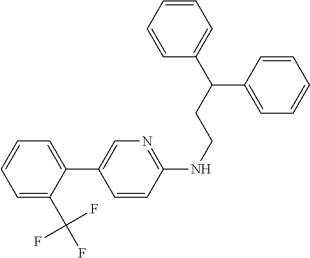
C1=C(C2=CN=C(NCCC(C3=CC=CC=C3)C3=CC=CC=C3)C=C2)C(C(F)(F)F)=CC=C1
